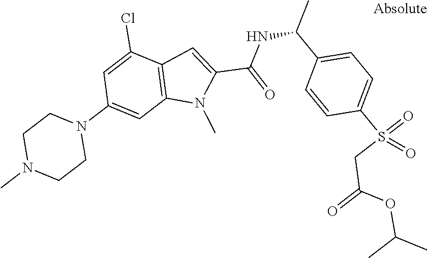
C12=C(C(Cl)=CC(N3CCN(C)CC3)=C1)C=C(C(NC(C1=CC=C(S(=O)(CC(OC(C)C)=O)=O)C=C1)C)=O)N2C
